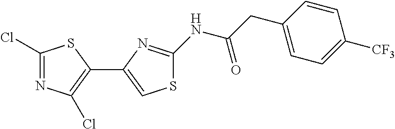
C1(Cl)=NC(Cl)=C(C2=CSC(NC(CC3=CC=C([CF3])C=C3)=O)=N2)S1
